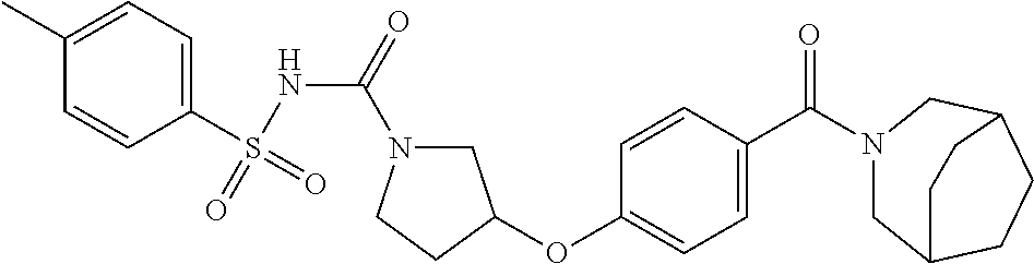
C1N(C(=O)NS(=O)(C2=CC=C(C)C=C2)=O)CCC1OC1=CC=C(C(=O)N2CC3CCC(C2)CC3)C=C1
